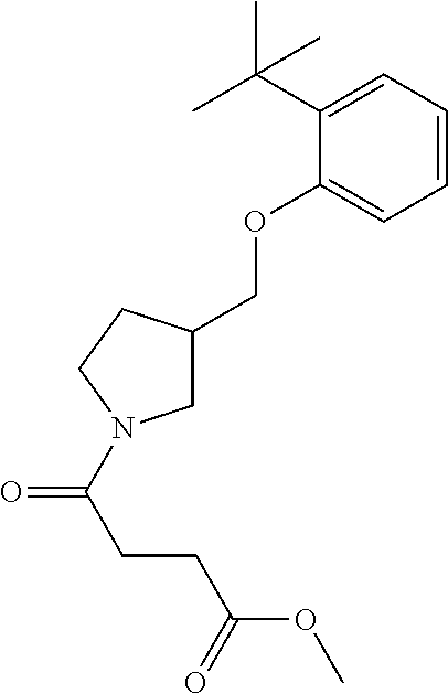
C1=CC=C(C(C)(C)C)C(OCC2CN(C(CCC(OC)=O)=O)CC2)=C1
